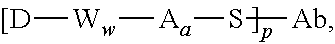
[[D][Ww][Aa]S[Ab]
